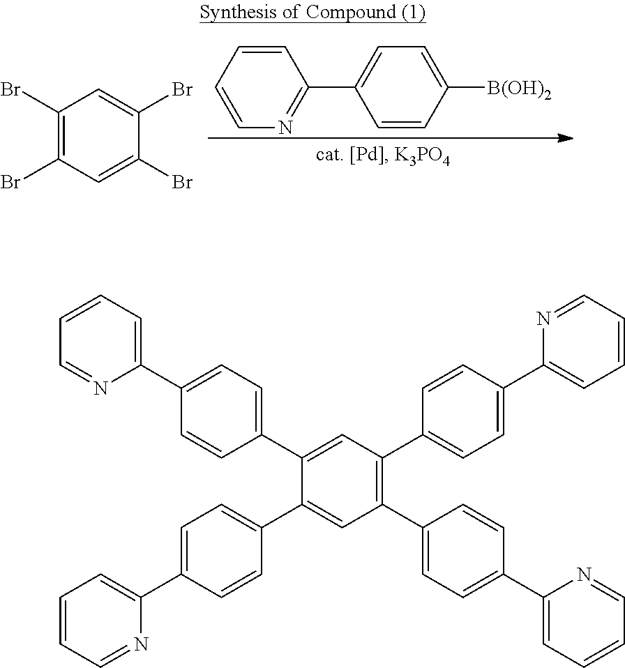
C1=CC=CC(C2=CC=C([B(OH)2])C=C2)=N1.C1(Br)=C(Br)C=C(Br)C(Br)=C1.C1(C2=CC=C(C3=CC=CC=N3)C=C2)=CC(C2=CC=C(C3=CC=CC=N3)C=C2)=C(C2=CC=C(C3=CC=CC=N3)C=C2)C=C1C1=CC=C(C2=CC=CC=N2)C=C1
